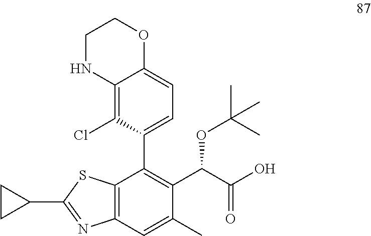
C12=C(Cl)C(C3=C(C(C(O)=O)OC(C)(C)C)C(C)=CC4=C3SC(C3CC3)=N4)=CC=C1OCCN2
